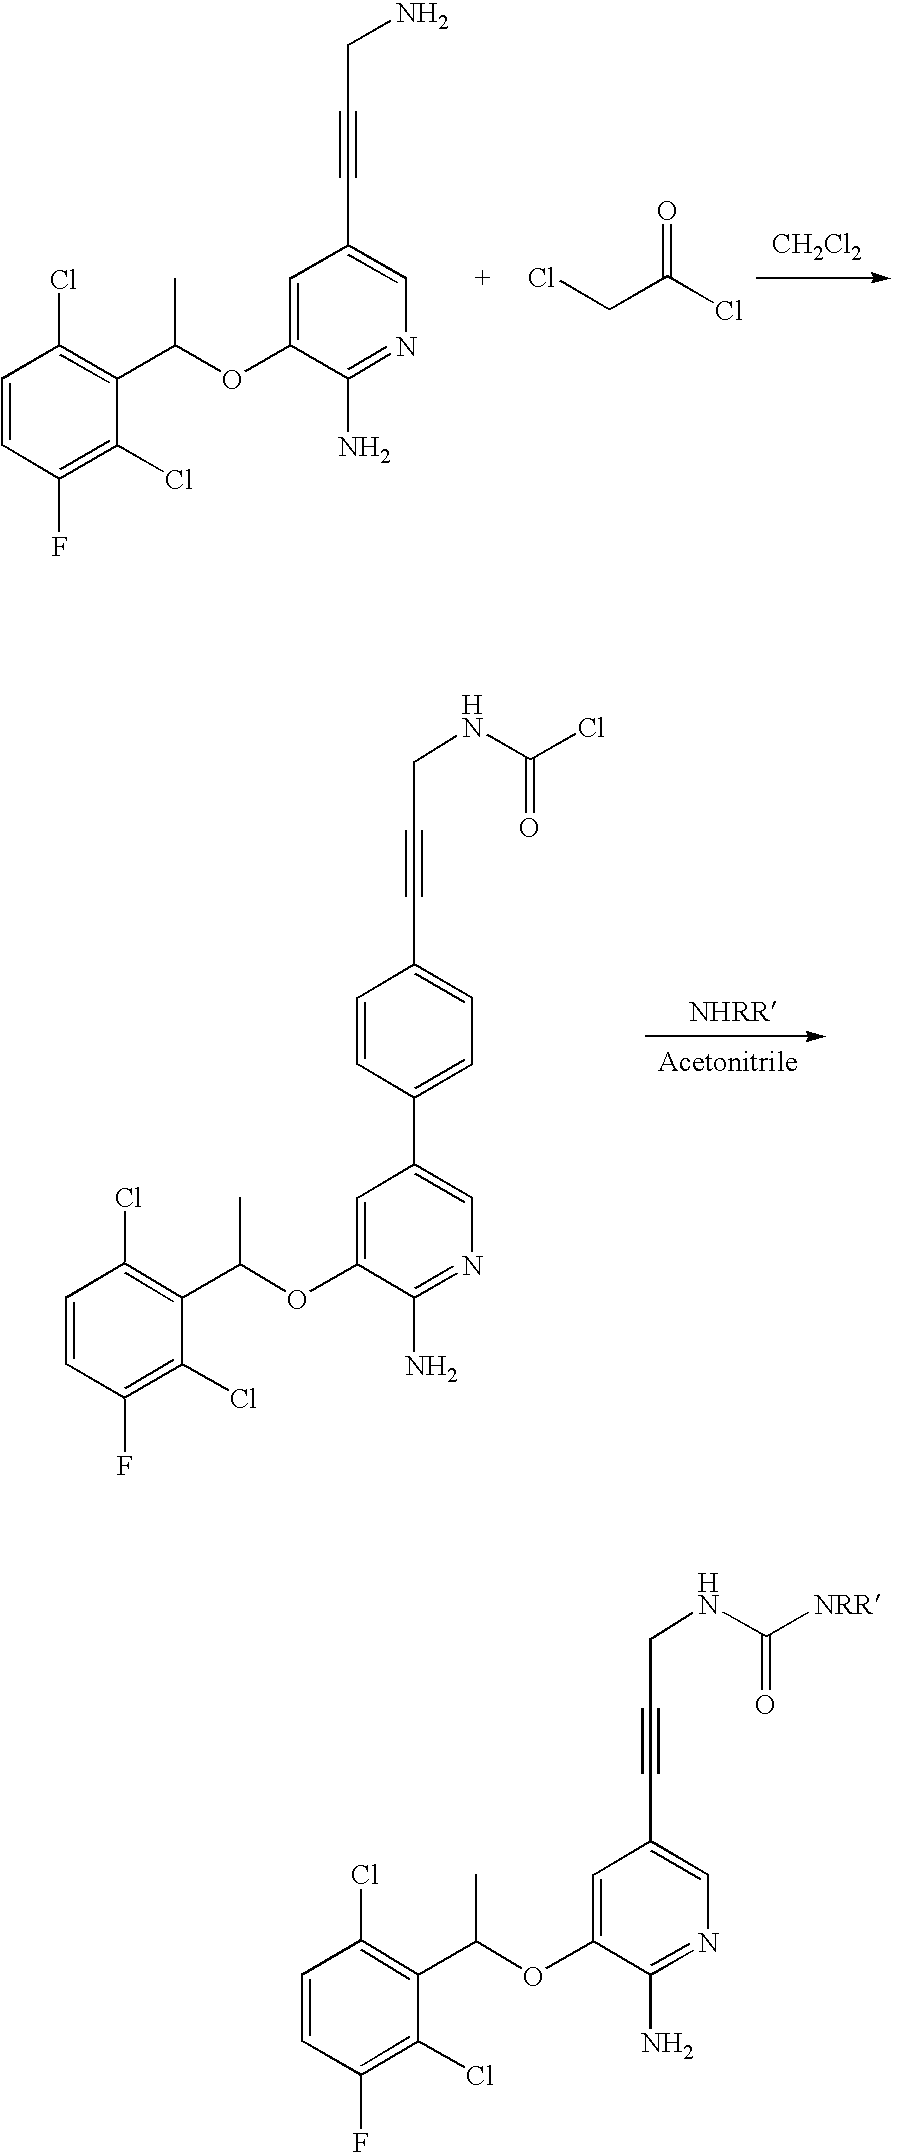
O(C1=CC(C#CCNC([NRR])=O)=CN=C1N)C(C1=C(Cl)C=CC(F)=C1Cl)C.C1=CC(F)=C(Cl)C(C(OC2=CC(C#CCN)=CN=C2N)C)=C1Cl.ClCC(Cl)=O.[CH2Cl2].O(C1=CC(C2=CC=C(C#CCNC(Cl)=O)C=C2)=CN=C1N)C(C1=C(Cl)C=CC(F)=C1Cl)C
